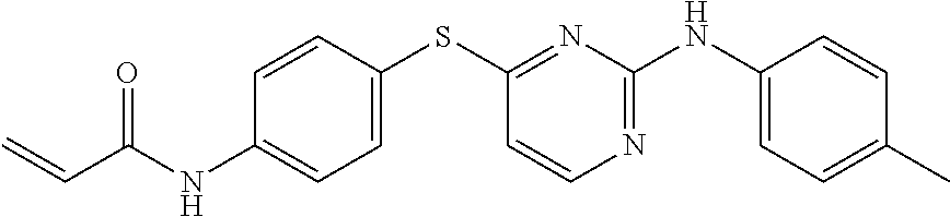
C1(NC(C=C)=O)=CC=C(SC2=NC(NC3=CC=C(C)C=C3)=NC=C2)C=C1
